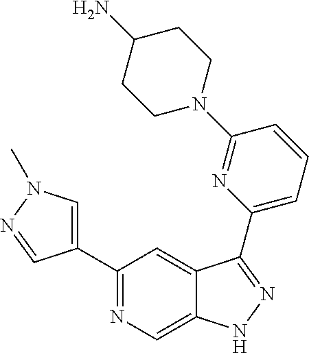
C1(C2=CN(C)N=C2)=NC=C2C(=C1)C(C1=CC=CC(N3CCC(N)CC3)=N1)=NN2
